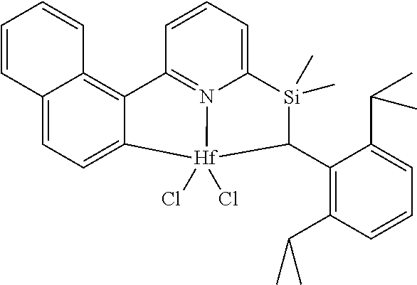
C12=CC=C3C(=C1C=CC=C2)C1=N2C(=CC=C1)[Si](C)(C)C(C1=C(C(C)C)C=CC=C1C(C)C)[Hf]32(Cl)Cl
